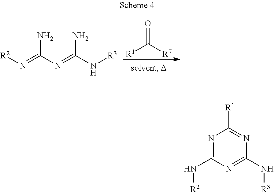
[R1]C([R7])=O.[R2]N=C(N=C(N[R3])N)N.N1=C(N[R2])N=C(N[R3])N=C1[R1]
